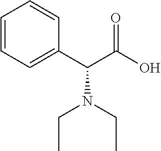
C1=CC=C(C(N(CC)CC)C(=O)O)C=C1
